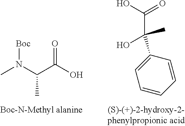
[Boc]N(C)C(C)C(=O)O.C1=CC=CC=C1C(C(=O)O)(C)O
